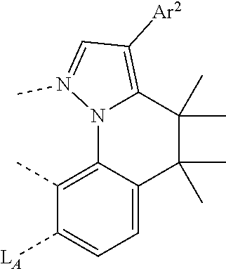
C12=C(C)C([LA])=CC=C1C(C)(C)C(C)(C)C1=C([Ar2])C=N(C)N21
